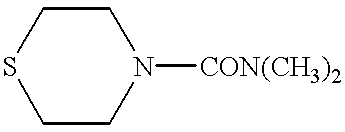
S1CCN([CON(CH3)2])CC1
